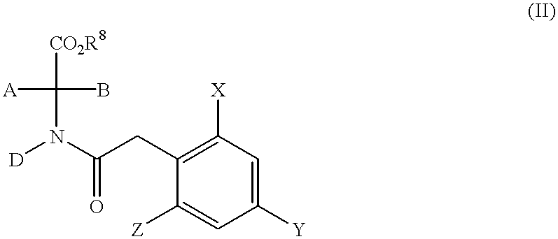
[D]N(C(=O)CC1=C([X])C=C([Y])C=C1[Z])C(B)([A])[CO2R8]
